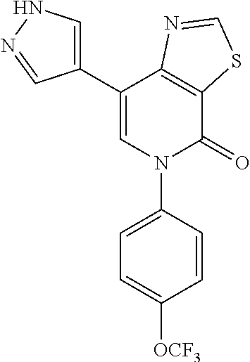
C1(C2=CN(C3=CC=C([OCF3])C=C3)C(=O)C3=C2N=CS3)=CNN=C1
